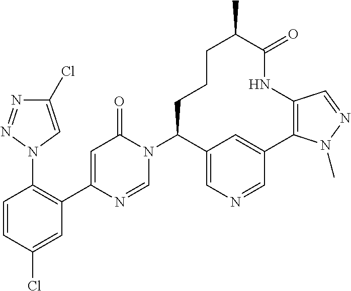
C12=C(C3=CC(=CN=C3)C(N3C(=O)C=C(C4=C(N5N=NC(Cl)=C5)C=CC(Cl)=C4)N=C3)CCCC(C)C(=O)N1)N(C)N=C2
